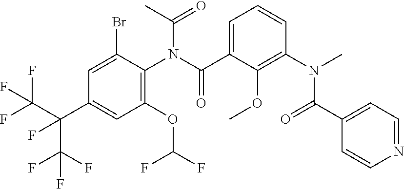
C1(OC(F)F)=C(N(C(=O)C)C(C2=CC=CC(N(C)C(=O)C3=CC=NC=C3)=C2OC)=O)C(Br)=CC(C(C(F)(F)F)(F)C(F)(F)F)=C1
